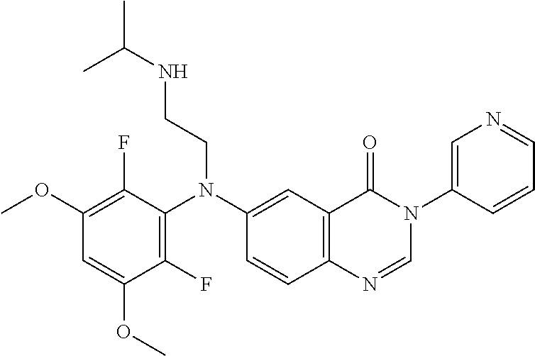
C1(F)=C(N(C2=CC3=C(C=C2)N=CN(C2=CN=CC=C2)C3=O)CCNC(C)C)C(F)=C(OC)C=C1OC
